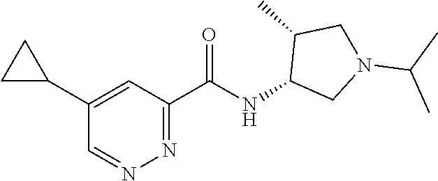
C1(C(NC2CN(C(C)C)CC2C)=O)=NN=CC(C2CC2)=C1
